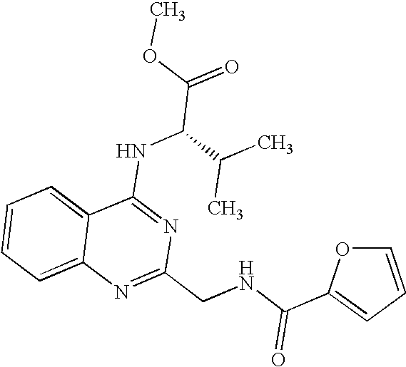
C12=CC=CC=C1N=C(CNC(C1=CC=CO1)=O)N=C2NC(C(=O)OC)C(C)C
